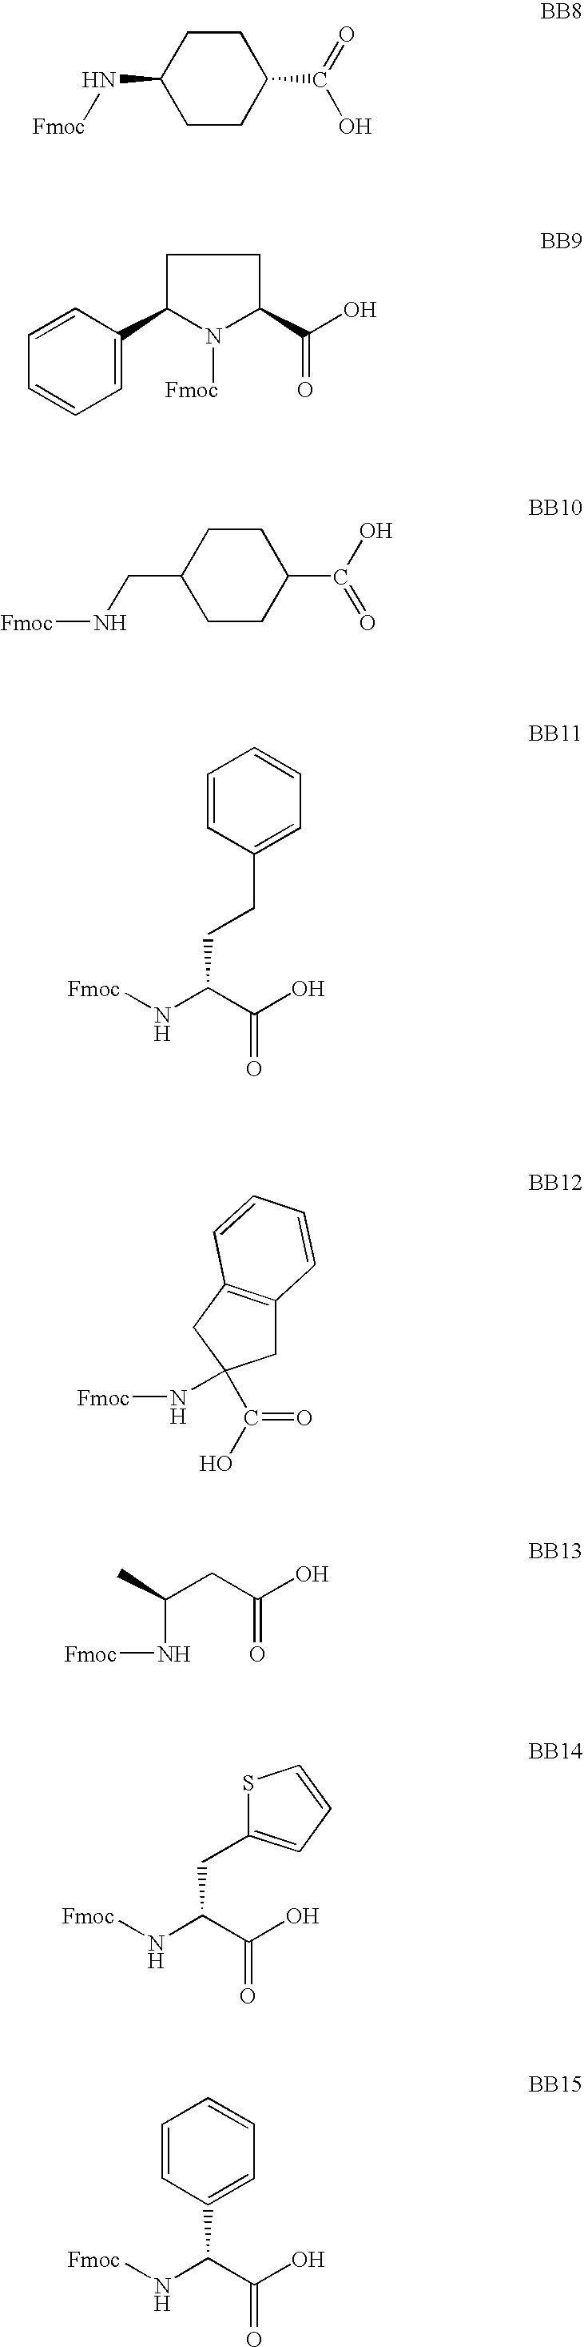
C1CC(C(=O)O)CCC1N[Fmoc].C1C(C2=CC=CC=C2)N([Fmoc])C(C(O)=O)C1.C1CC(C(O)=O)CCC1CN[Fmoc].C1=CC(CCC(N[Fmoc])C(O)=O)=CC=C1.CC(CC(O)=O)N[Fmoc].[Fmoc]NC(C(O)=O)CC1=CC=CS1.[Fmoc]NC(C(O)=O)C1=CC=CC=C1.C1C2=C(CC1(N[Fmoc])C(O)=O)C=CC=C2
